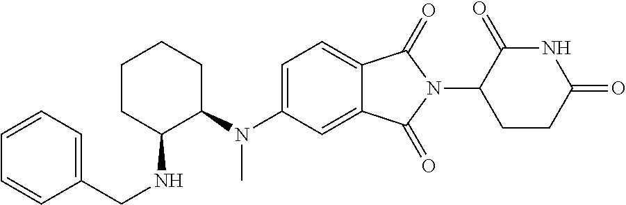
C1=C(N(C)C2CCCCC2NCC2=CC=CC=C2)C=C2C(=C1)C(=O)N(C1CCC(=O)NC1=O)C2=O
